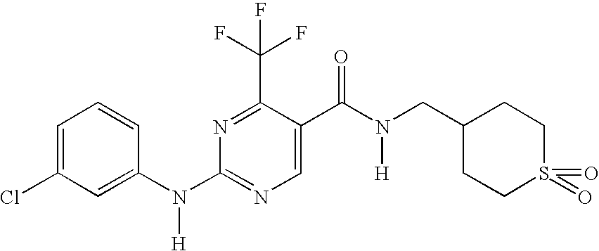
N1=C(C(F)(F)F)C(C(N(CC2CCS(=O)(=O)CC2)[H])=O)=CN=C1N(C1=CC(Cl)=CC=C1)[H]
